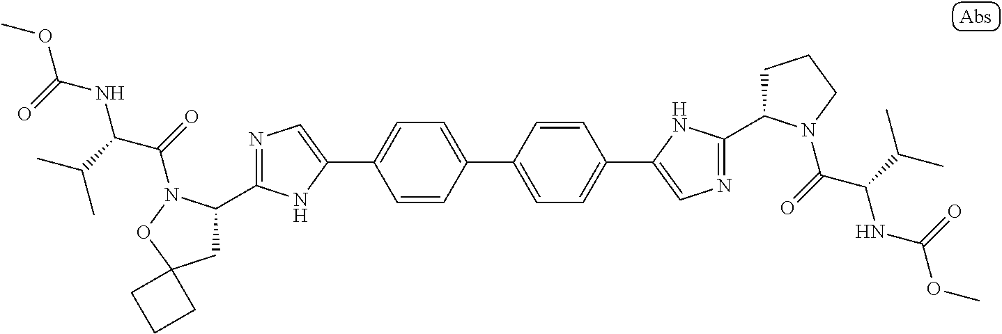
C1=C(C2=CN=C(C3CC4(ON3C(=O)C(C(C)C)NC(OC)=O)CCC4)N2)C=CC(C2=CC=C(C3=CN=C(C4CCCN4C(=O)C(C(C)C)NC(OC)=O)N3)C=C2)=C1
